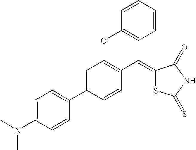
C1=C(C2=CC=C(N(C)C)C=C2)C=CC(C=C2SC(=S)NC2=O)=C1OC1=CC=CC=C1
